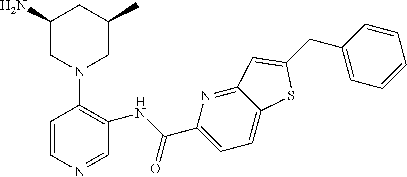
C1(N)CN(C2=C(NC(C3=CC=C4C(=N3)C=C(CC3=CC=CC=C3)S4)=O)C=NC=C2)CC(C)C1
